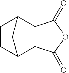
C12C3C=CC(C1C(=O)OC2=O)C3
